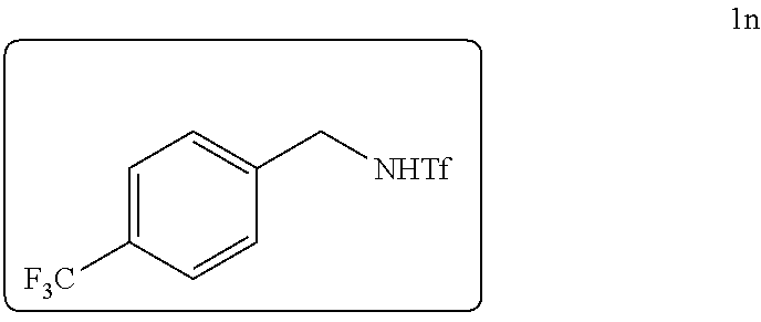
C1=C([F3C])C=CC(C[NHTf])=C1
